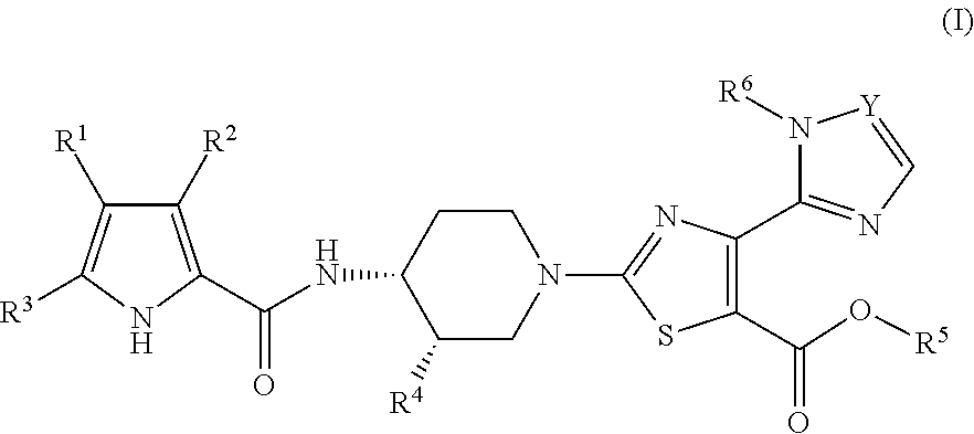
C1([R2])=C(C(=O)NC2CCN(C3=NC(C4=NC=[Y]N4[R6])=C(C(O[R5])=O)S3)CC2[R4])NC([R3])=C1[R1]
